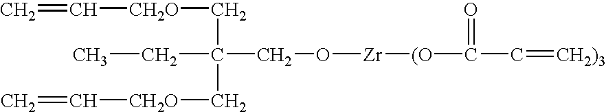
C=C[CH2O]CC(CC)(CO[Zr][(O]C(C=[CH2)3])=O)C[CH2O]C=C
